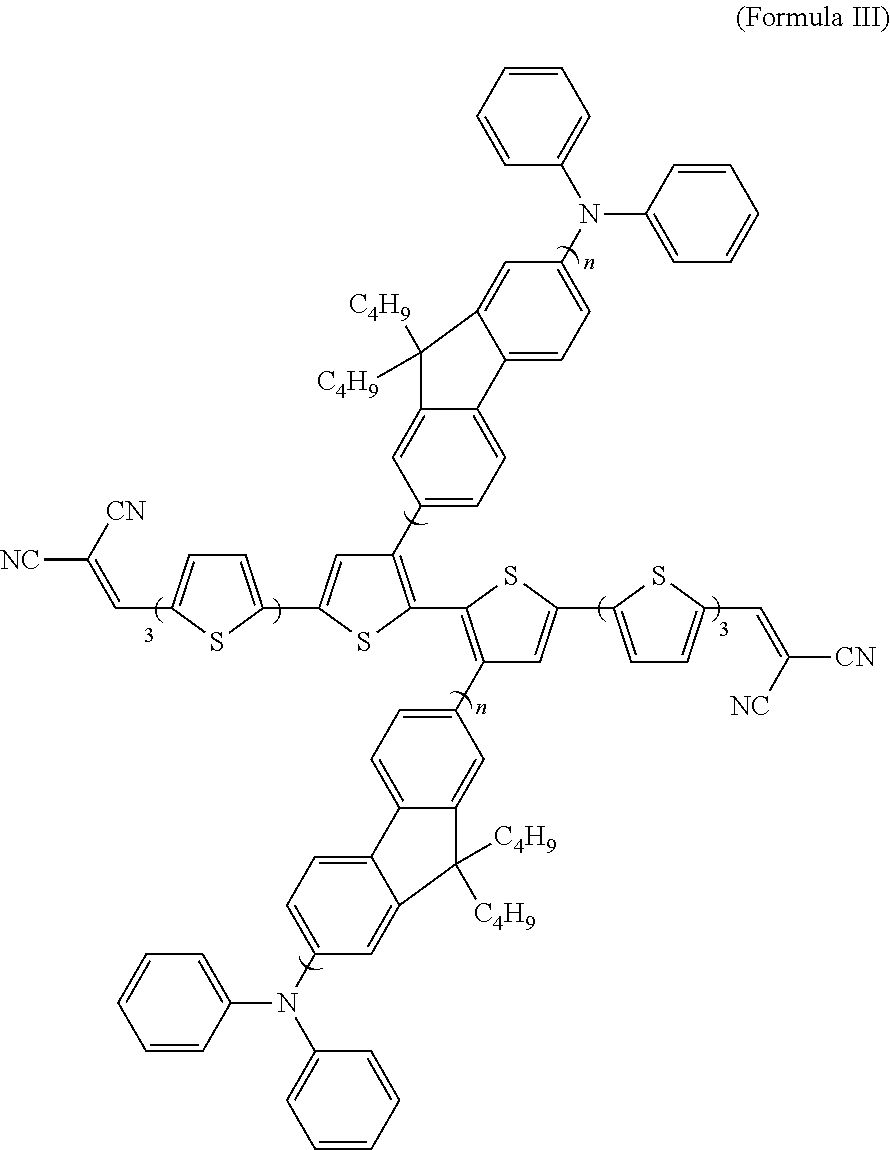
C1=CC=CC=C1N(C1=CC=CC=C1)C1=CC=C2C(=C1)C([C4H9])([C4H9])C1=CC(C3=C(C4=C(C5=CC=C6C(=C5)C([C4H9])([C4H9])C5=CC(N(C7=CC=CC=C7)C7=CC=CC=C7)=CC=C65)C=C(C5=CC=C(C=C([CN])[NC])S5)S4)SC(C4=CC=C(C=C([CN])[NC])S4)=C3)=CC=C21
